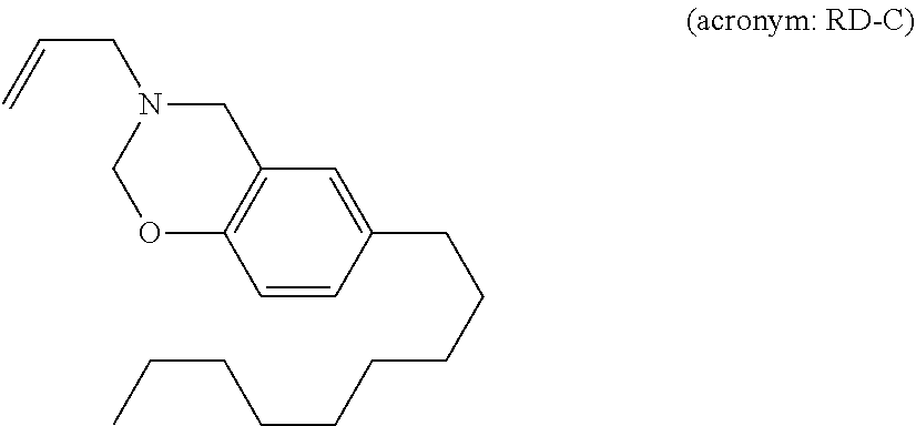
C12=C(C=CC(CCCCCCCCC)=C1)OCN(CC=C)C2
